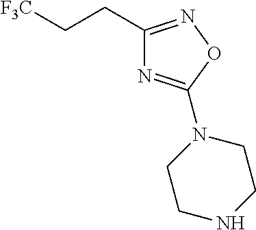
C1(CC[F3C])=NOC(N2CCNCC2)=N1
